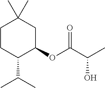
C1CC(C(C)C)C(OC(C(C)O)=O)CC1(C)C
